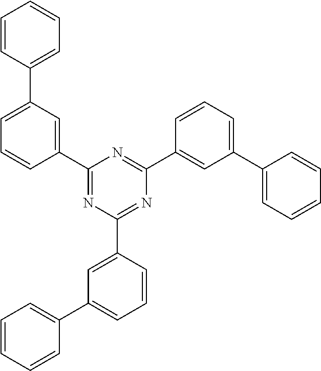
C1=CC(C2=CC=CC(C3=NC(C4=CC(C5=CC=CC=C5)=CC=C4)=NC(C4=CC(C5=CC=CC=C5)=CC=C4)=N3)=C2)=CC=C1
